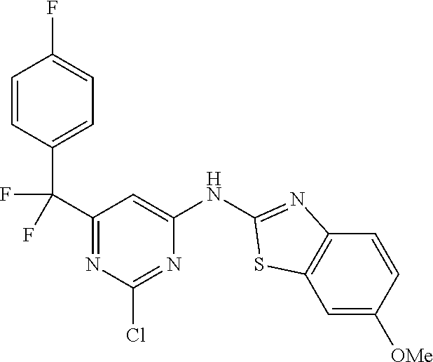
C1=CC(C(C2=NC(Cl)=NC(NC3=NC4=C(C=C([OMe])C=C4)S3)=C2)(F)F)=CC=C1F
